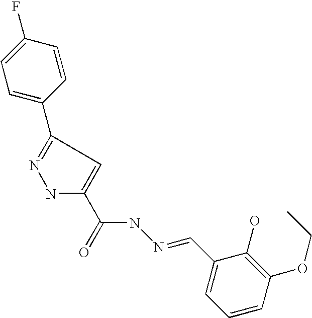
C1=C(F)C=CC(C2=NNC(C(=O)NN=CC3=CC=CC(OCC)=C3O)=C2)=C1
